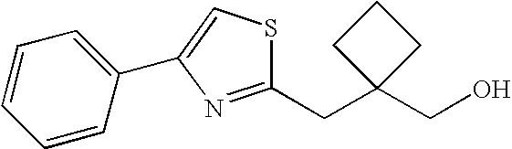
OCC1(CC2=NC(C3=CC=CC=C3)=CS2)CCC1
